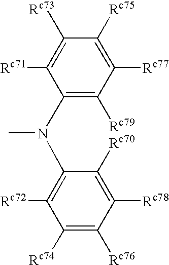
C1(N(C2=C([Rc72])C([Rc74])=C([Rc76])C([Rc78])=C2[Rc70])C)=C([Rc79])C([Rc77])=C([Rc75])C([Rc73])=C1[Rc71]
